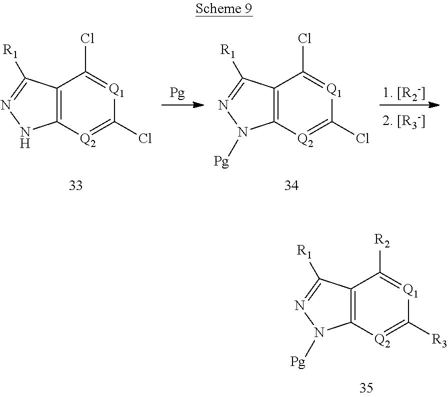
C12=C([Q2]=C(Cl)[Q1]=C1Cl)NN=C2[R1].C12=C([Q2]=C(Cl)[Q1]=C1Cl)N([Pg])N=C2[R1].C12=C([Q2]=C([R3])[Q1]=C1[R2])N([Pg])N=C2[R1]
